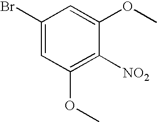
C1(Br)=CC(OC)=C([NO2])C(OC)=C1
